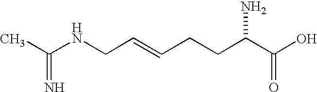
C(NCC=CCCC(C(O)=O)N)(C)=N
